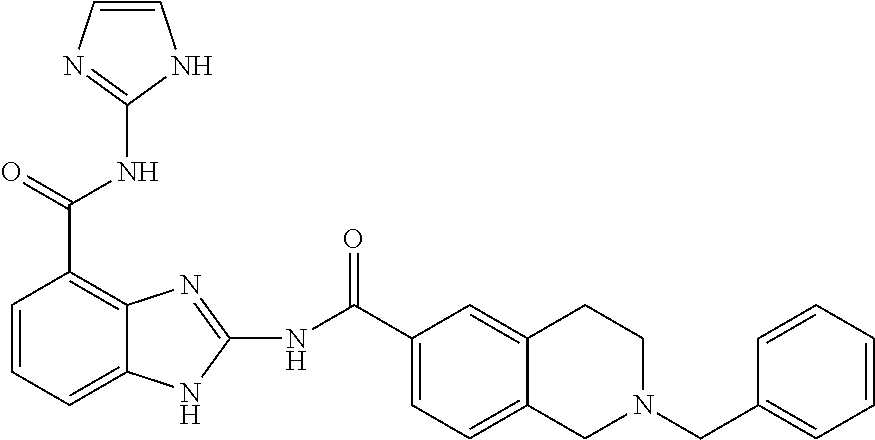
N(C(C1=C2C(=CC=C1)NC(NC(C1=CC=C3C(=C1)CCN(CC1=CC=CC=C1)C3)=O)=N2)=O)C1=NC=CN1
